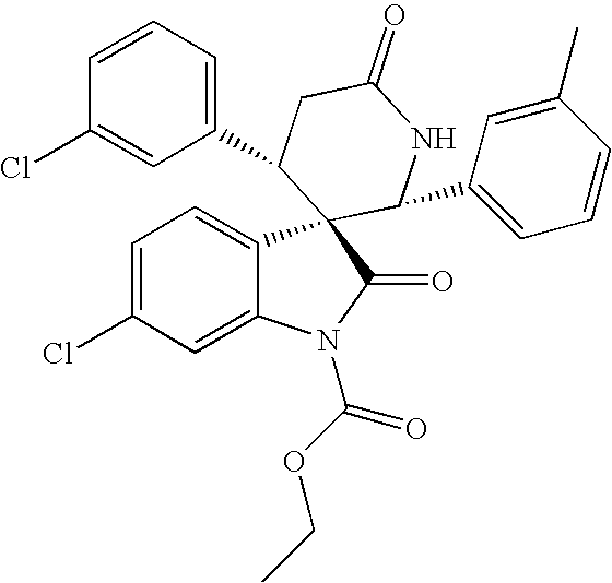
C1=C(Cl)C=C2C(=C1)C1(C(=O)N2C(OCC)=O)C(C2=CC=CC(C)=C2)NC(=O)CC1C1=CC=CC(Cl)=C1
